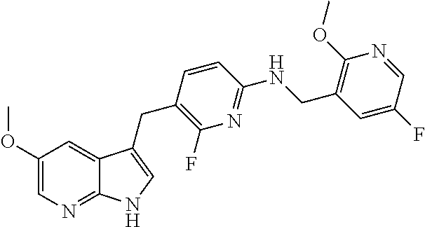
C1=C(F)C=NC(OC)=C1CNC1=NC(F)=C(CC2=CNC3=NC=C(OC)C=C32)C=C1
